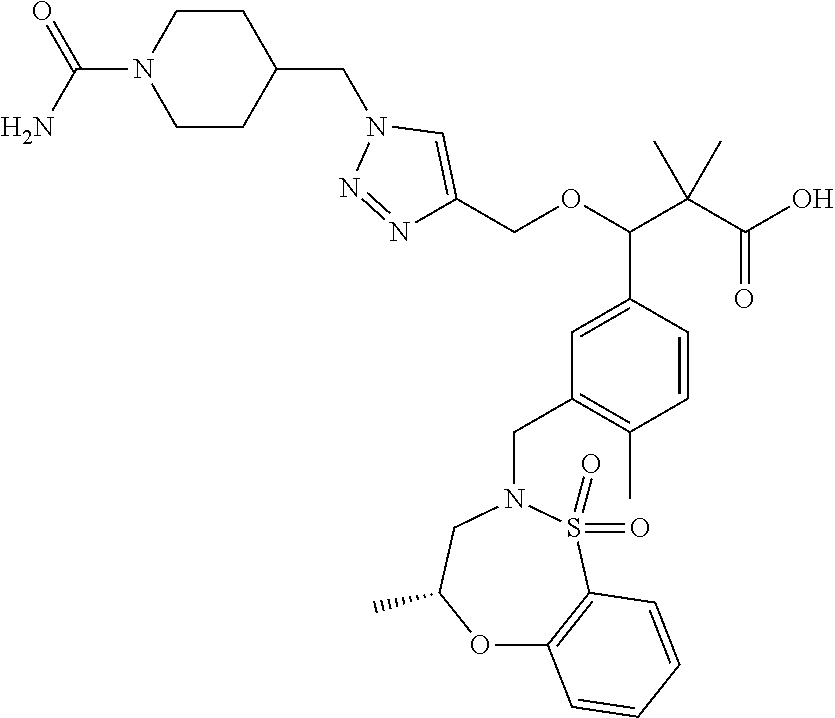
N1=NN(CC2CCN(C(=O)N)CC2)C=C1COC(C(C(=O)O)(C)C)C1=CC(CN2CC(C)OC3=C(S2(=O)=O)C=CC=C3)=C(C)C=C1
